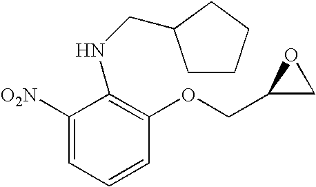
C1([O2N])=CC=CC(OCC2CO2)=C1NCC1CCCC1
